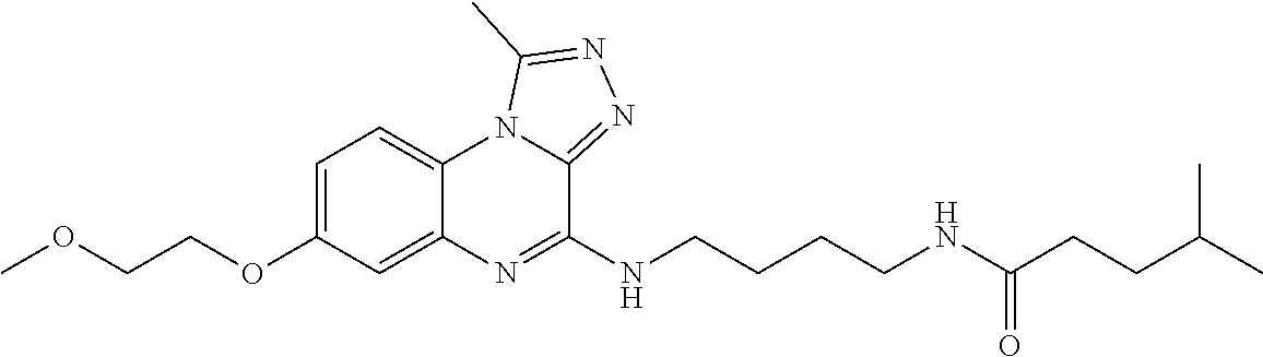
C1=C(OCCOC)C=C2C(=C1)N1C(=NN=C1C)C(NCCCCNC(CCC(C)C)=O)=N2
